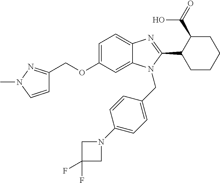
C1=C(OCC2=NN(C)C=C2)C=C2C(=C1)N=C(C1CCCCC1C(=O)O)N2CC1=CC=C(N2CC(F)(F)C2)C=C1
